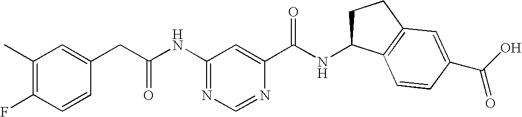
C1(NC(CC2=CC(C)=C(F)C=C2)=O)=NC=NC(C(NC2CCC3=C2C=CC(C(O)=O)=C3)=O)=C1
